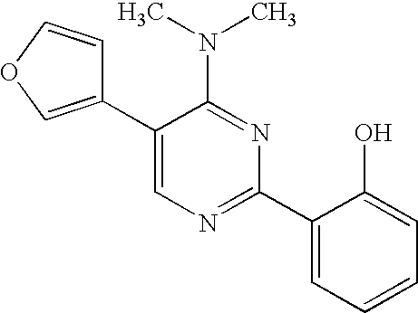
C1(C2=COC=C2)=CN=C(C2=CC=CC=C2O)N=C1N(C)C
